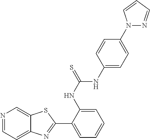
C1(NC(NC2=CC=C(N3N=CC=C3)C=C2)=S)=CC=CC=C1C1=NC2=CC=NC=C2S1
